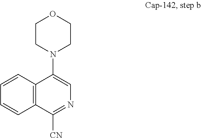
C1=CC=CC2=C1C(N1CCOCC1)=CN=C2[CN]
